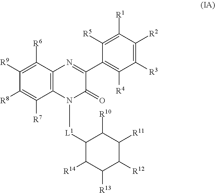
C1([R5])=C([R1])C([R2])=C([R3])C([R4])=C1C1=NC2=C(N([L1]C3C([R10])C([R11])C([R12])C([R13])C3[R14])C1=O)C([R7])=C([R8])C([R9])=C2[R6]
